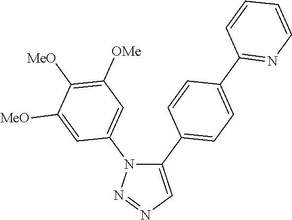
C1(C2=CC=C(C3=NC=CC=C3)C=C2)=CN=NN1C1=CC([OMe])=C([MeO])C([MeO])=C1
